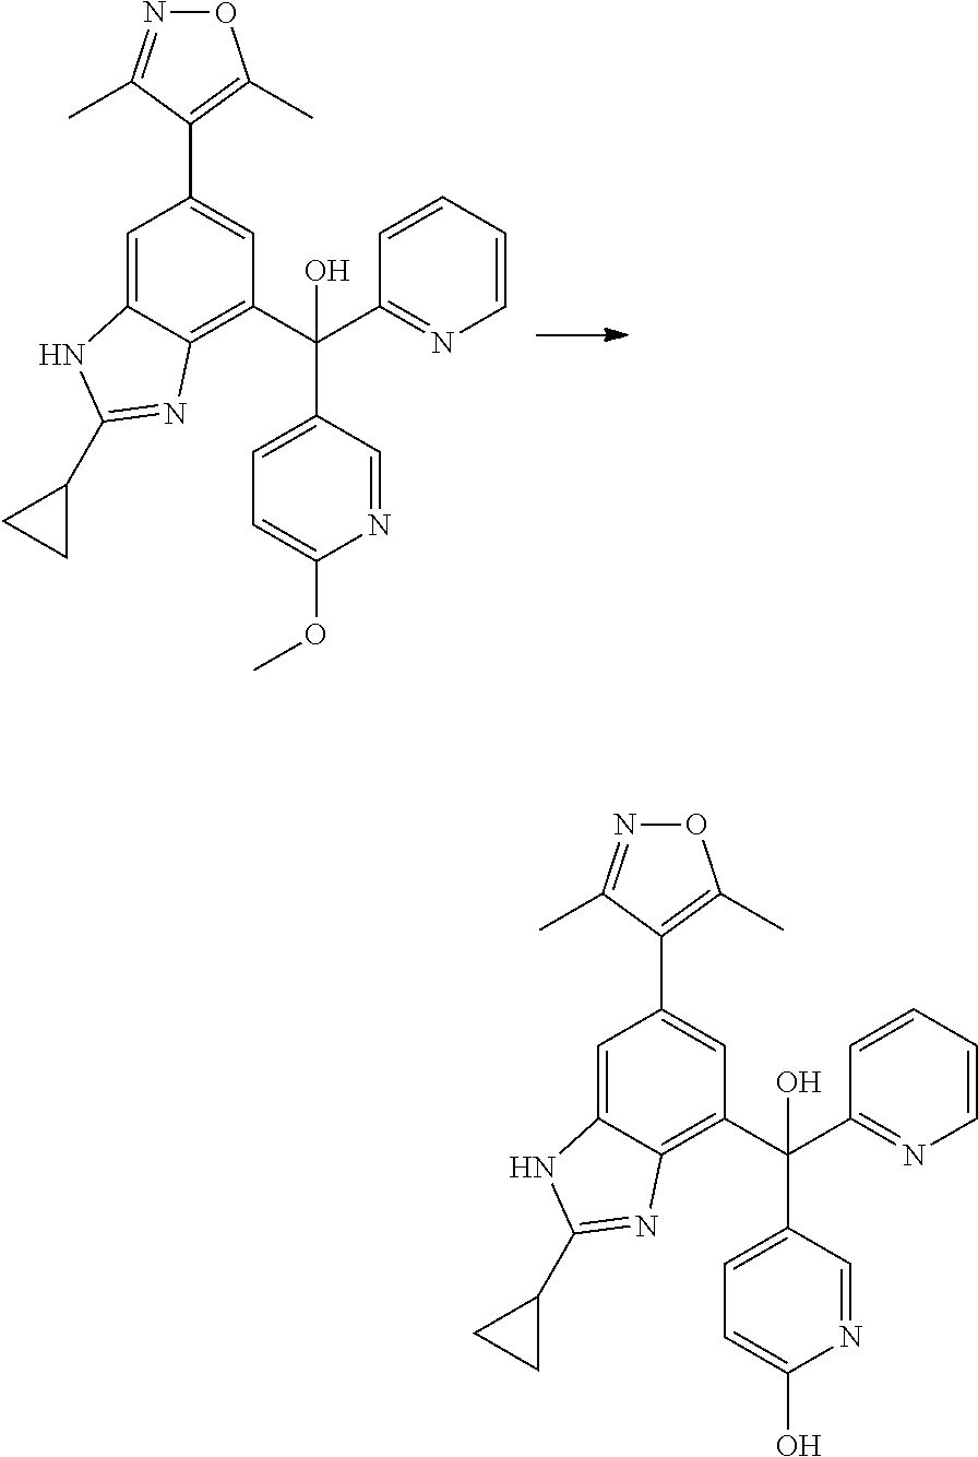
C1=C2C(=C(C(O)(C3=CC=C(OC)N=C3)C3=NC=CC=C3)C=C1C1=C(C)ON=C1C)N=C(C1CC1)N2.C1=C2C(=C(C(O)(C3=CC=C(O)N=C3)C3=NC=CC=C3)C=C1C1=C(C)ON=C1C)N=C(C1CC1)N2
